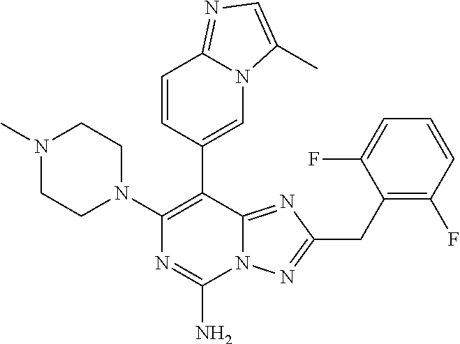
N12C(=NC(CC3=C(F)C=CC=C3F)=N1)C(C1=CN3C(=NC=C3C)C=C1)=C(N1CCN(C)CC1)N=C2N
